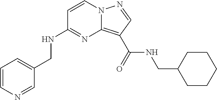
C1=CN=CC(CNC2=NC3=C(C(NCC4CCCCC4)=O)C=NN3C=C2)=C1
